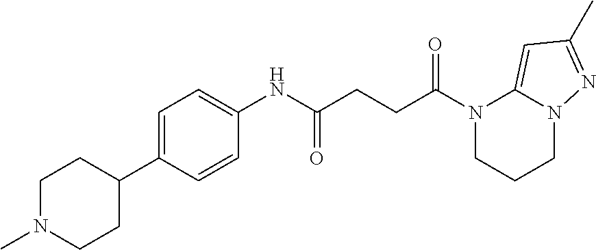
C1(NC(CCC(N2CCCN3C2=CC(C)=N3)=O)=O)=CC=C(C2CCN(C)CC2)C=C1
